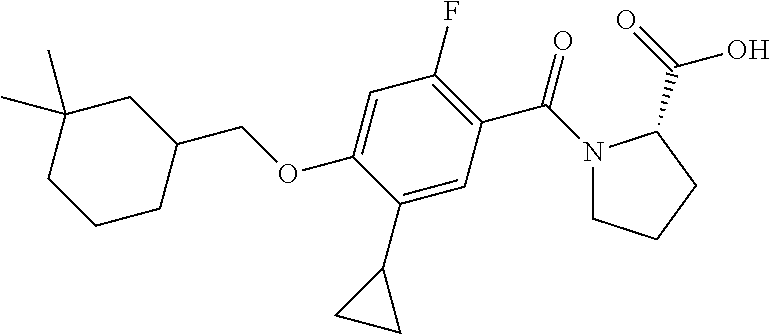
C1CC(COC2=CC(F)=C(C(=O)N3CCCC3C(O)=O)C=C2C2CC2)CC(C)(C)C1
